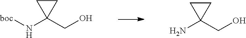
N(C1(CO)CC1)[boc].NC1(CO)CC1
